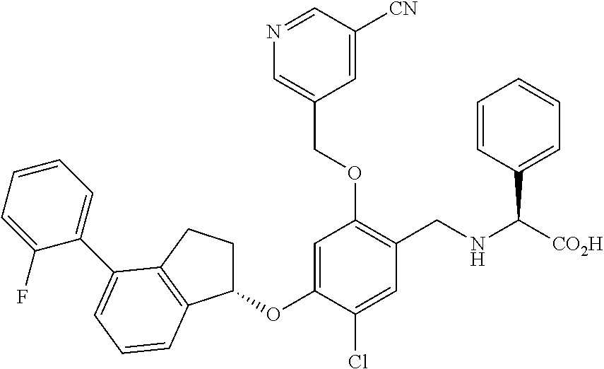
C1=C(OC2CCC3=C2C=CC=C3C2=CC=CC=C2F)C(Cl)=CC(CNC([CO2H])C2=CC=CC=C2)=C1OCC1=CN=CC([CN])=C1
